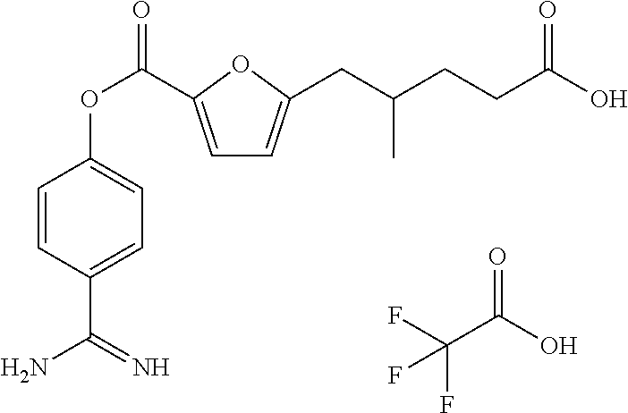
C1=C(C(OC2=CC=C(C(=N)N)C=C2)=O)OC(CC(CCC(O)=O)C)=C1.FC(C(O)=O)(F)F
